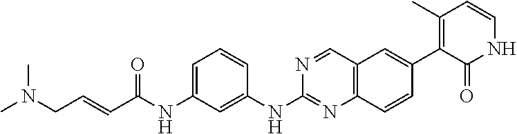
C1=C(NC(C=CCN(C)C)=O)C=C(NC2=NC3=C(C=N2)C=C(C2=C(C)C=CNC2=O)C=C3)C=C1
